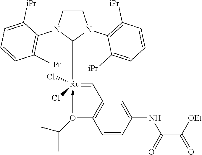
C1CN(C2=C([iPr])C=CC=C2[iPr])C([Ru](=CC2=C(O(C(C)C)->C)C=CC(NC(C([OEt])=O)=O)=C2)(Cl)Cl)N1C1=C([iPr])C=CC=C1[iPr]
